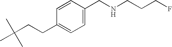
C1=C(CNCCCF)C=CC(CCC(C)(C)C)=C1
